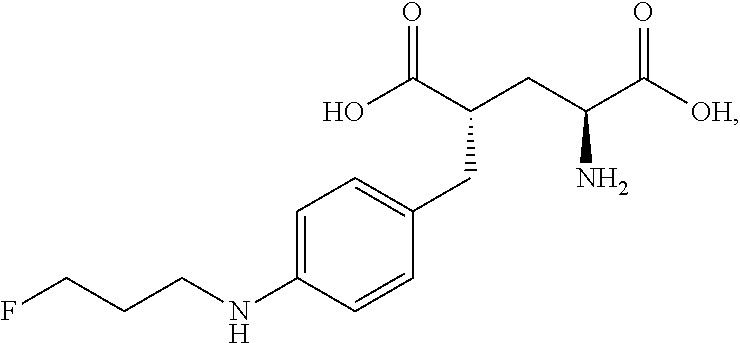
O=C(C(CC(C([OH])=O)N)CC1=CC=C(NCCCF)C=C1)O
